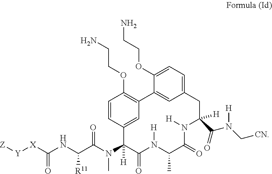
[Z][Y][X]C(NC(C(N(C1([H])C(=O)N([H])C(C)C(=O)N([H])C(C(=O)N([H])C[CN])([H])CC2=CC=C(OCCN)C(=C2)C2=C(OCCN)C=CC1=C2)C)=O)[R11])=O
